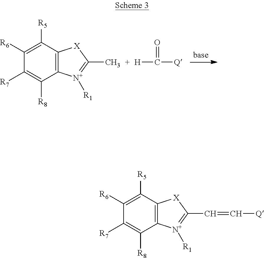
C12=C(C([R5])=C([R6])C([R7])=C1[R8])[X]C(C)=[N+]2[R1].[H]C([Q])=O.C12=C(C([R5])=C([R6])C([R7])=C1[R8])[X]C(C=C[Q])=[N+]2[R1]
